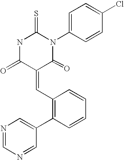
N1C(=O)C(=CC2=C(C3=CN=CN=C3)C=CC=C2)C(=O)N(C2=CC=C(Cl)C=C2)C1=S
